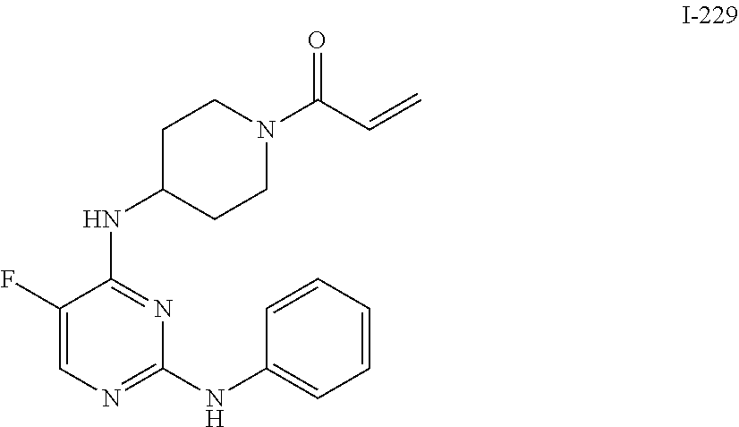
C1(F)=CN=C(NC2=CC=CC=C2)N=C1NC1CCN(C(=O)C=C)CC1
